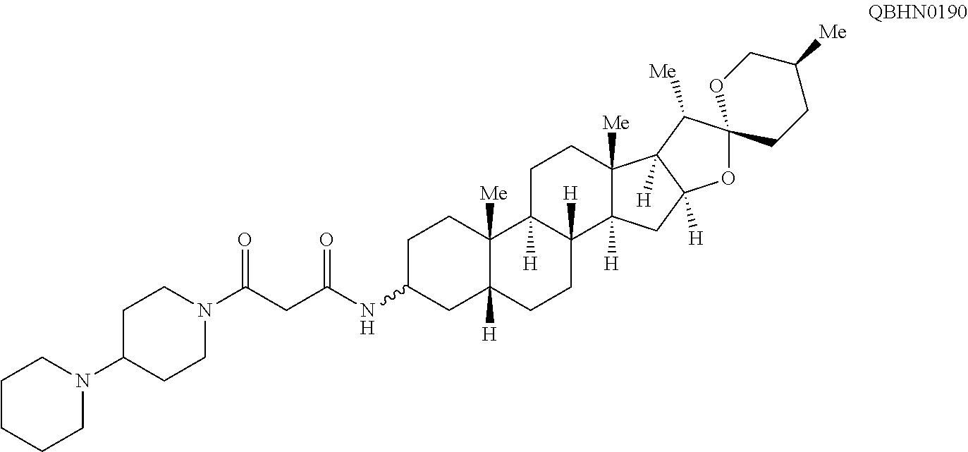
C1C(NC(CC(=O)N2CCC(N3CCCCC3)CC2)=O)CC2([H])C([Me])(C1)C1([H])C([H])(CC2)C2([H])C([Me])(CC1)C1([H])C([H])(C2)OC2(C1[Me])CCC([Me])CO2
